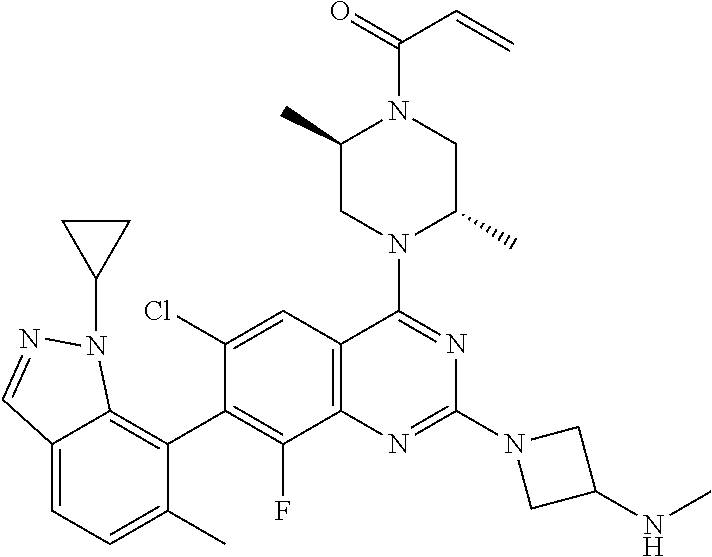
C12=CC=C(C)C(C3=C(F)C4=C(C=C3Cl)C(N3C(C)CN(C(=O)C=C)C(C)C3)=NC(N3CC(NC)C3)=N4)=C1N(C1CC1)N=C2
